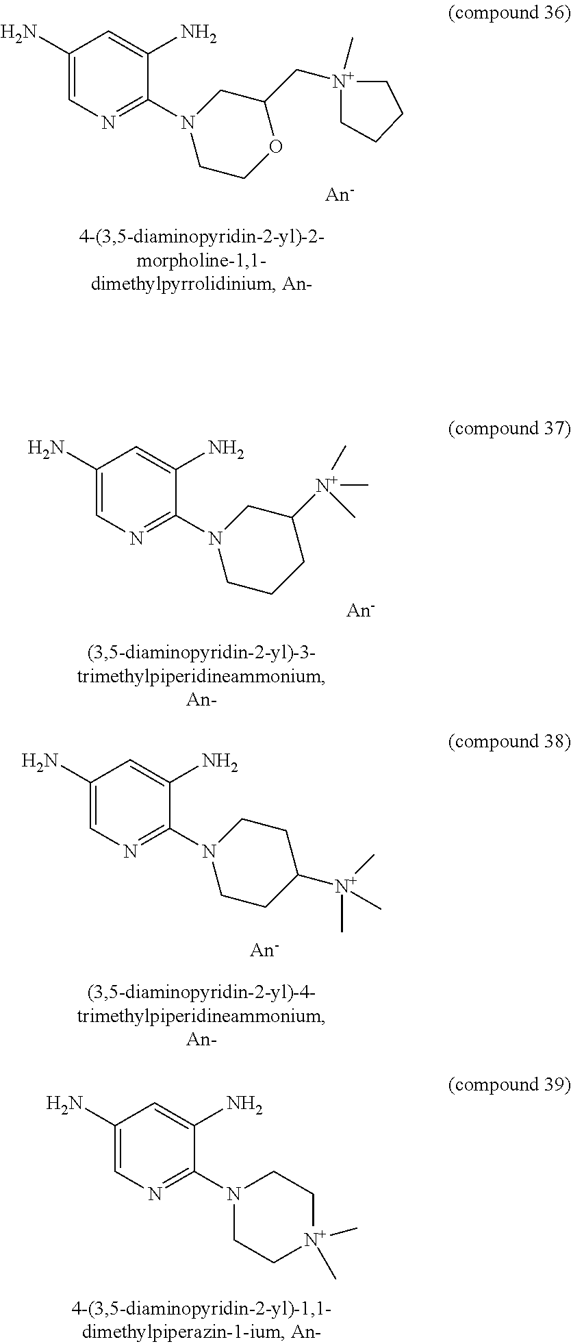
C1(N)=CN=C(N2CCCC([N+](C)(C)C)C2)C(N)=C1.C1(N)=CN=C(N2CCC([N+](C)(C)C)CC2)C(N)=C1.C1(N)=CN=C(N2CC[N+](C)(C)CC2)C(N)=C1.C1(N)=CN=C(N2CCOC(C[N+]3(C)CCCC3)C2)C(N)=C1
